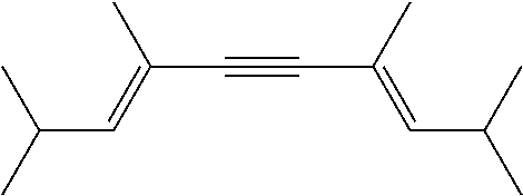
C(C#CC(=CC(C)C)C)(C)=CC(C)C
